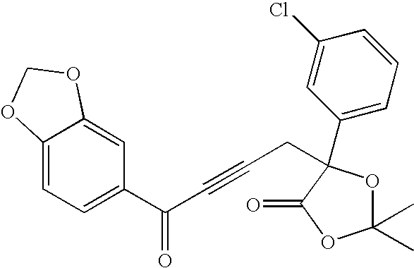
C12=CC=C(C(C#CCC3(C4=CC=CC(Cl)=C4)OC(C)(C)OC3=O)=O)C=C1OCO2
